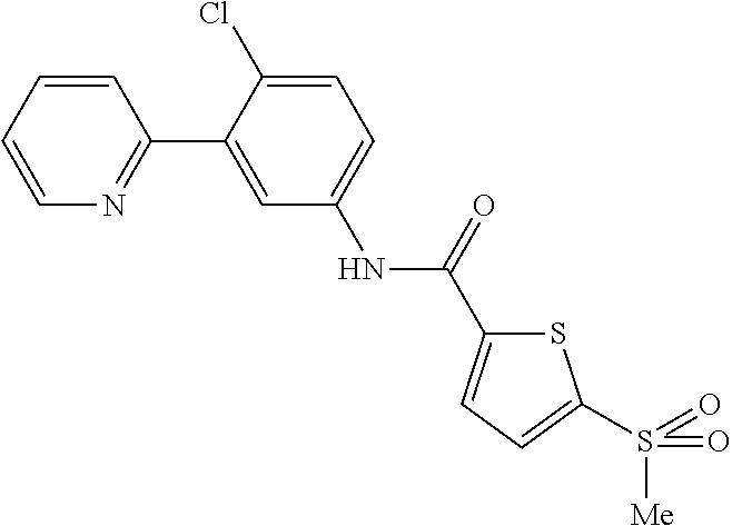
C1=CC=CN=C1C1=CC(NC(C2=CC=C(S(=O)([Me])=O)S2)=O)=CC=C1Cl
